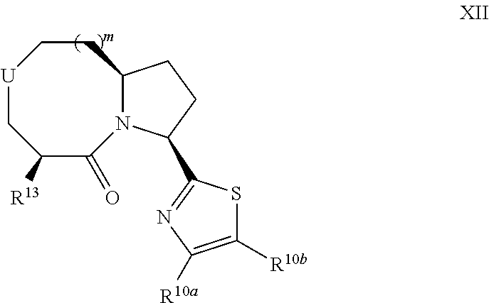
C1([R13])C(=O)N2C(CC[U]C1)CCC2C1=NC([R10a])=C([R10b])S1
